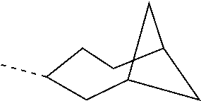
C1C(C)CCC2CC1C2
